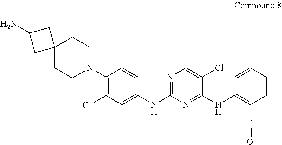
C1=CC(NC2=NC(NC3=CC(Cl)=C(N4CCC5(CC4)CC(N)C5)C=C3)=NC=C2Cl)=C(P(C)(C)=O)C=C1
